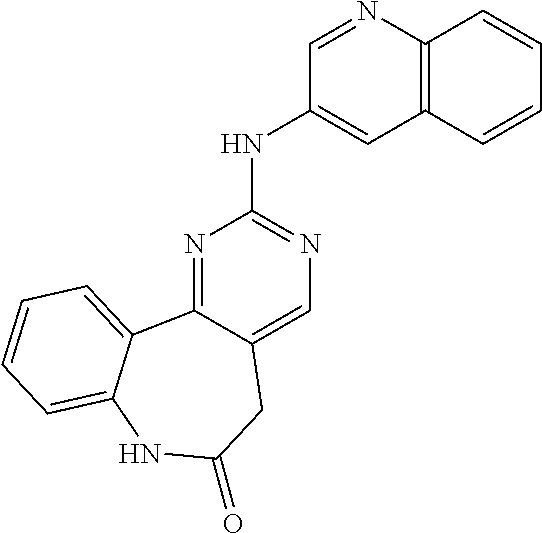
N1=C2C(=CN=C1NC1=CC3=C(N=C1)C=CC=C3)CC(=O)NC1=CC=CC=C21
